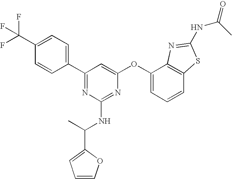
C1(C(F)(F)F)=CC=C(C2=NC(NC(C3=CC=CO3)C)=NC(OC3=CC=CC4=C3N=C(NC(C)=O)S4)=C2)C=C1
